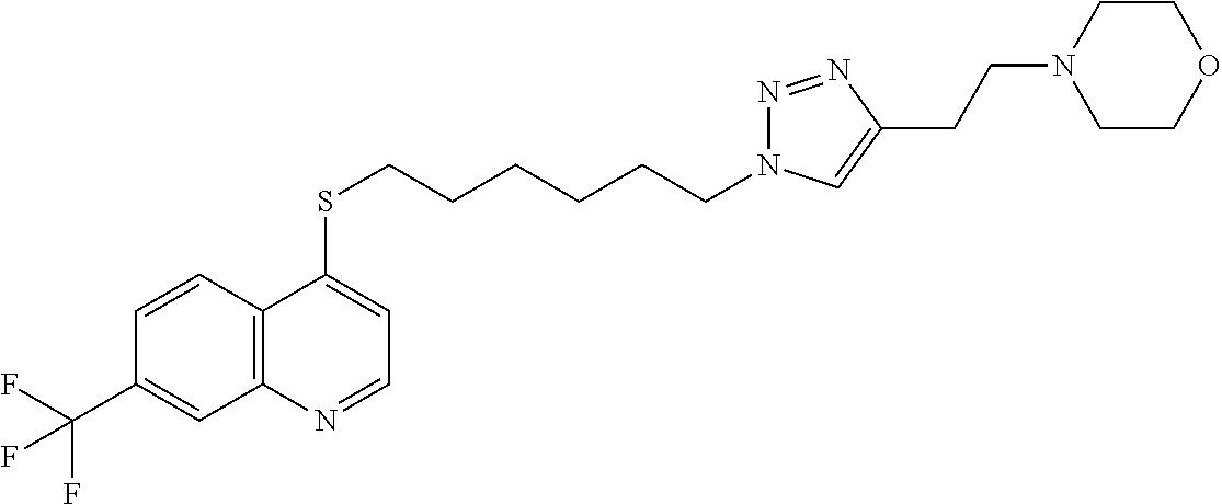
C12=C(C=CC(C(F)(F)F)=C1)C(SCCCCCCN1N=NC(CCN3CCOCC3)=C1)=CC=N2
